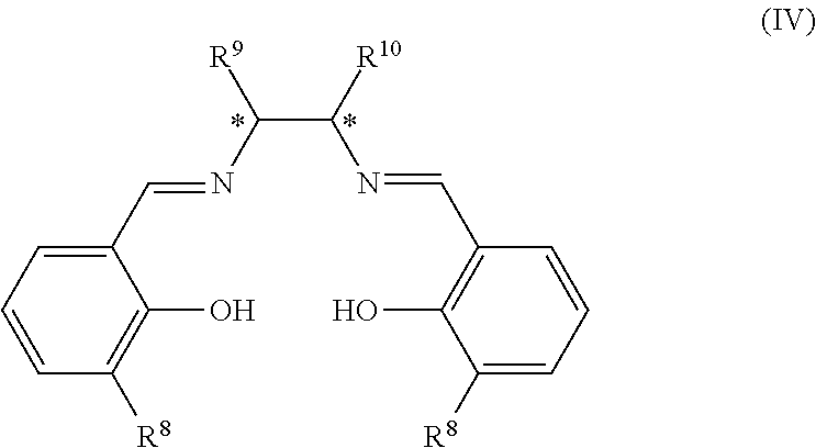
C1=CC([R8])=C(O)C(C=NC(C([R10])N=CC2=C(O)C([R8])=CC=C2)[R9])=C1
